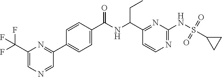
C1(C(NC(C2=CC=C(C3=NC(C(F)(F)F)=CN=C3)C=C2)=O)CC)=NC(NS(=O)(=O)C2CC2)=NC=C1
